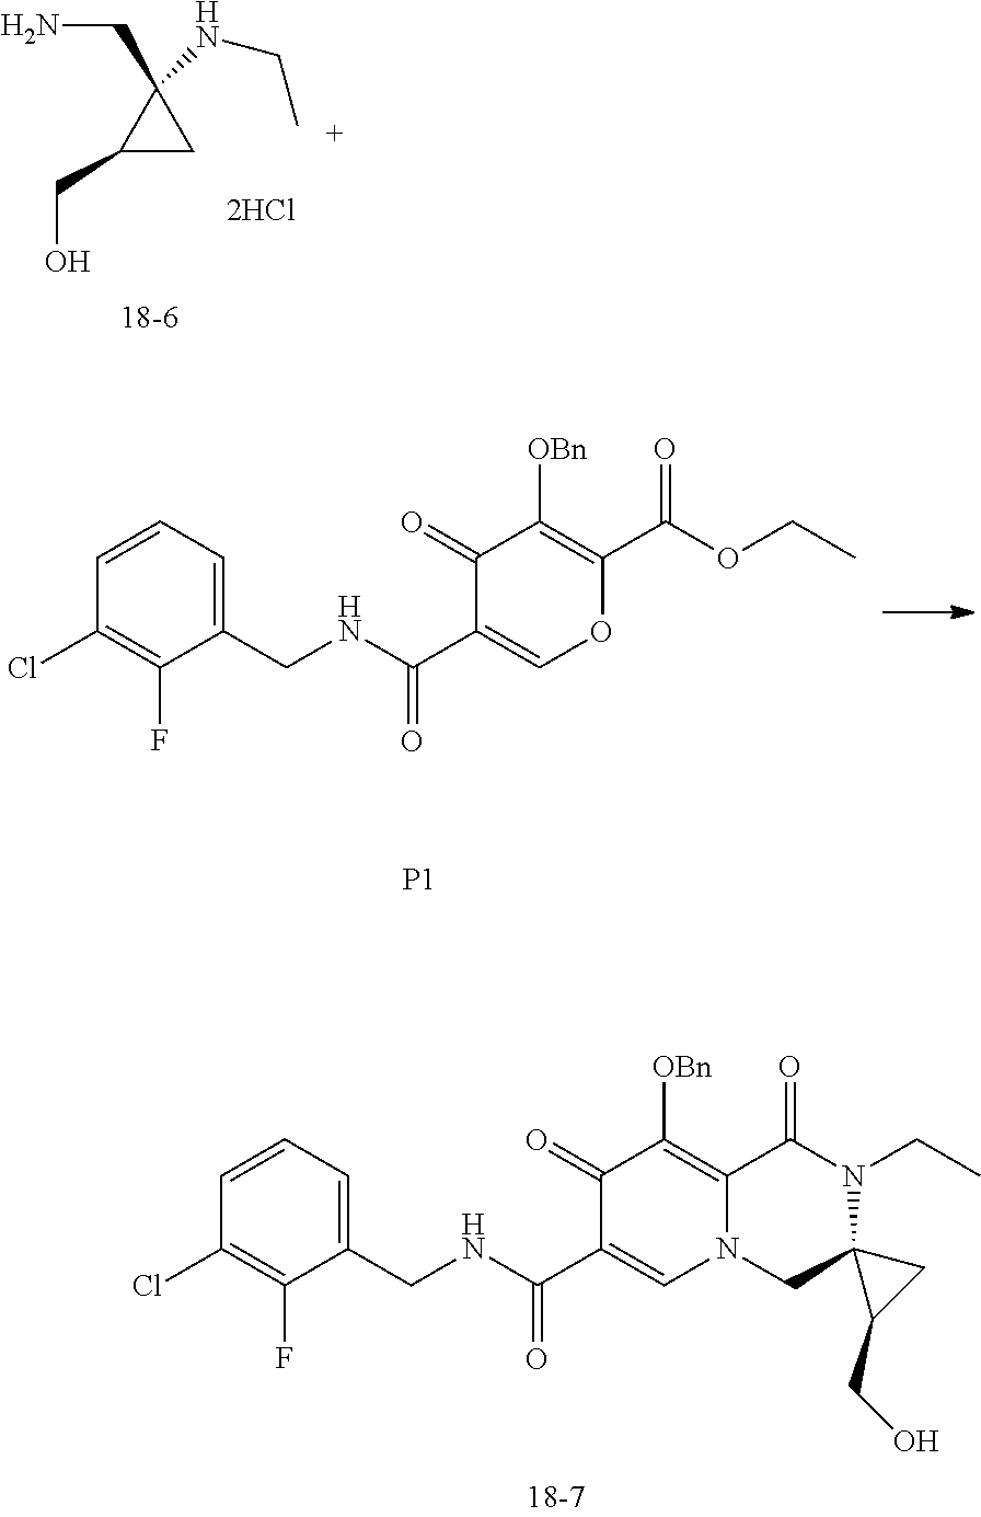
C1(CO)CC1(CN)NCC.C1=CC=C(CNC(C2=COC(C(=O)OCC)=C([OBn])C2=O)=O)C(F)=C1Cl.[P1].C1=CC=C(CNC(C2=CN3C(=C([OBn])C2=O)C(=O)N(CC)C2(C3)C(CO)C2)=O)C(F)=C1Cl
